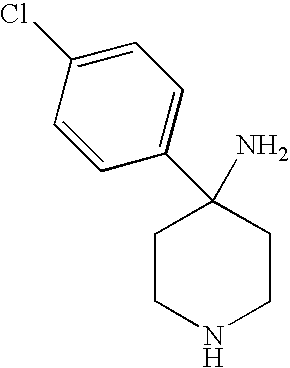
C1CNCCC1(N)C1=CC=C(Cl)C=C1
